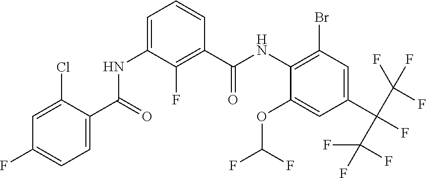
C1(NC(C2=C(F)C(NC(C3=CC=C(F)C=C3Cl)=O)=CC=C2)=O)=C(Br)C=C(C(F)(C(F)(F)F)C(F)(F)F)C=C1OC(F)F
